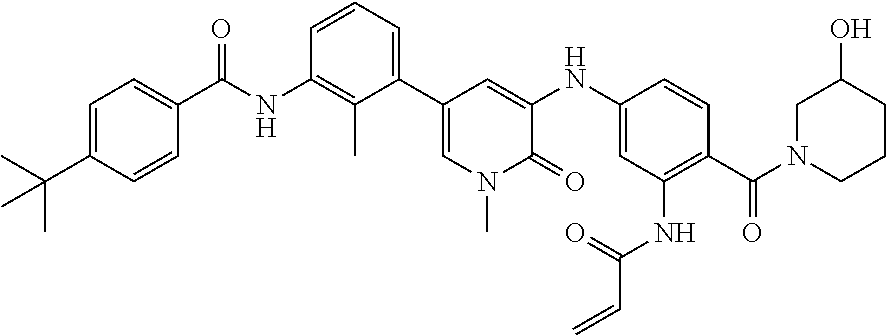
C1(C(C)(C)C)=CC=C(C(=O)NC2=C(C)C(C3=CN(C)C(=O)C(NC4=CC(NC(=O)C=C)=C(C(=O)N5CCCC(O)C5)C=C4)=C3)=CC=C2)C=C1
